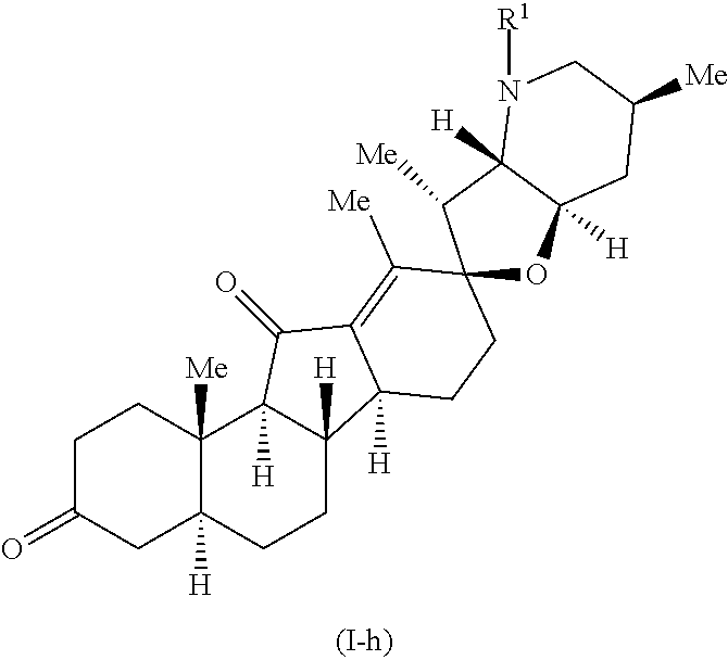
C1C(=O)CC2([H])C([Me])(C1)C1([H])C([H])(CC2)C2([H])C(=C([Me])C3(CC2)OC2([H])CC([Me])CN([R1])C2([H])C3[Me])C1=O
